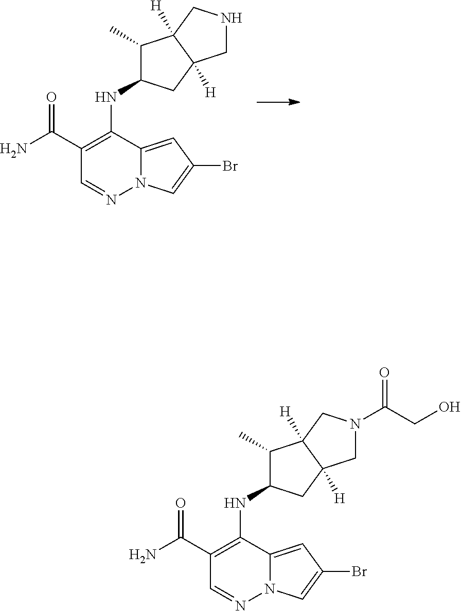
C1(C(N)=O)=C(NC2C(C)C3([H])C([H])(C2)CNC3)C2=CC(Br)=CN2N=C1.C1(C(N)=O)=C(NC2C(C)C3([H])C([H])(C2)CN(C(CO)=O)C3)C2=CC(Br)=CN2N=C1
